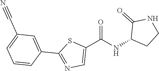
C1(C(NC2CCNC2=O)=O)=CN=C(C2=CC(C#N)=CC=C2)S1
